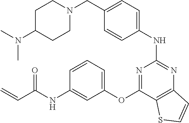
C1=CC(NC2=NC3=C(C(OC4=CC=CC(NC(C=C)=O)=C4)=N2)SC=C3)=CC=C1CN1CCC(N(C)C)CC1
